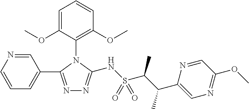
C1=CN=CC(C2=NN=C(NS(C(C(C3=CN=C(OC)C=N3)C)C)(=O)=O)N2C2=C(OC)C=CC=C2OC)=C1
